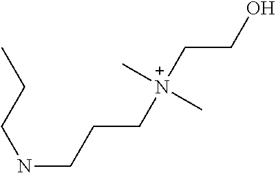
N(CCC[N+](CCO)(C)C)CCC
